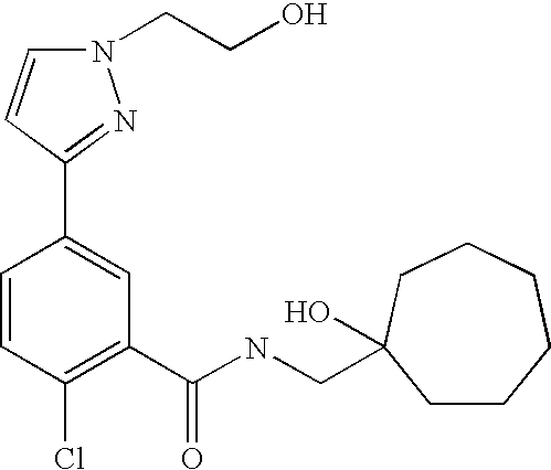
C1=CC(Cl)=C(C(NCC2(O)CCCCCC2)=O)C=C1C1=NN(CCO)C=C1
